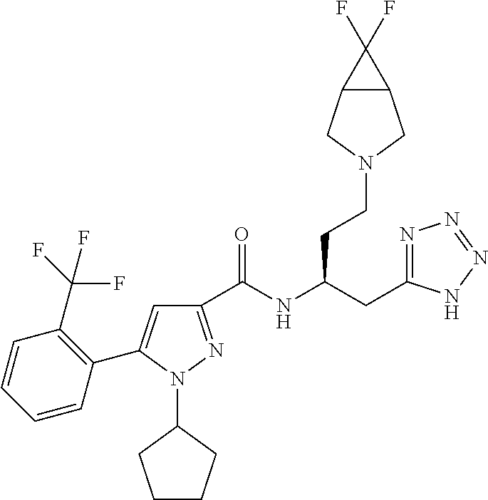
C1(C(NC(CCN2CC3C(C2)C3(F)F)CC2=NN=NN2)=O)=NN(C2CCCC2)C(C2=C(C(F)(F)F)C=CC=C2)=C1
